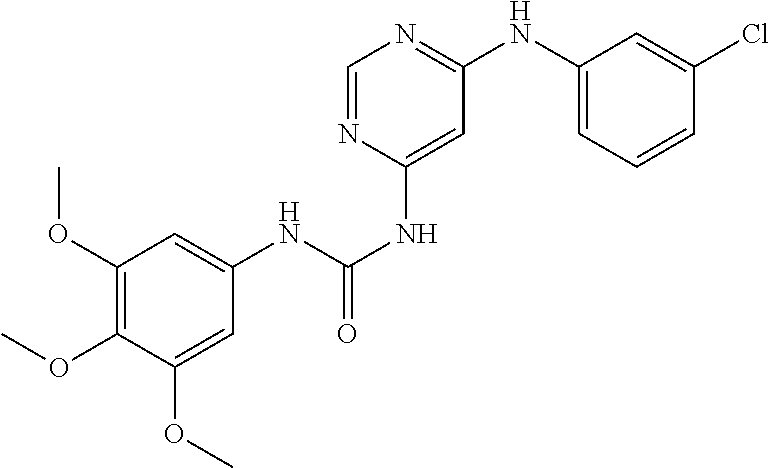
C1=CC=C(NC2=NC=NC(NC(NC3=CC(OC)=C(OC)C(OC)=C3)=O)=C2)C=C1Cl
